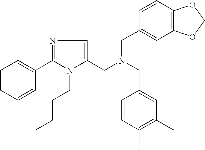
C1=CC=CC(C2=NC=C(CN(CC3=CC(C)=C(C)C=C3)CC3=CC4=C(C=C3)OCO4)N2CCCC)=C1
